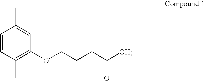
C1=CC(C)=C(OCCCC([OH])=O)C=C1C
